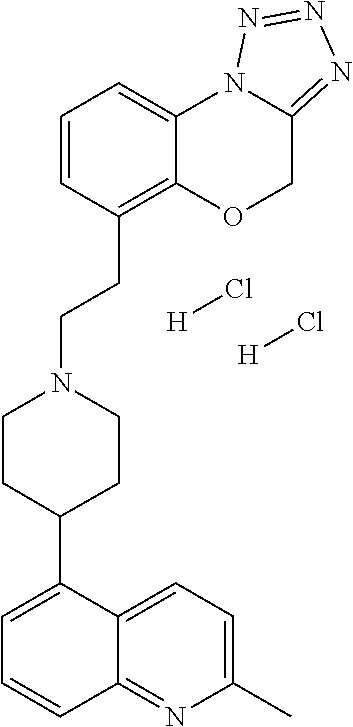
C12=NC(C)=CC=C1C(C1CCN(CCC3=C4C(=CC=C3)N3C(=NN=N3)CO4)CC1)=CC=C2.[H]Cl.[H]Cl
